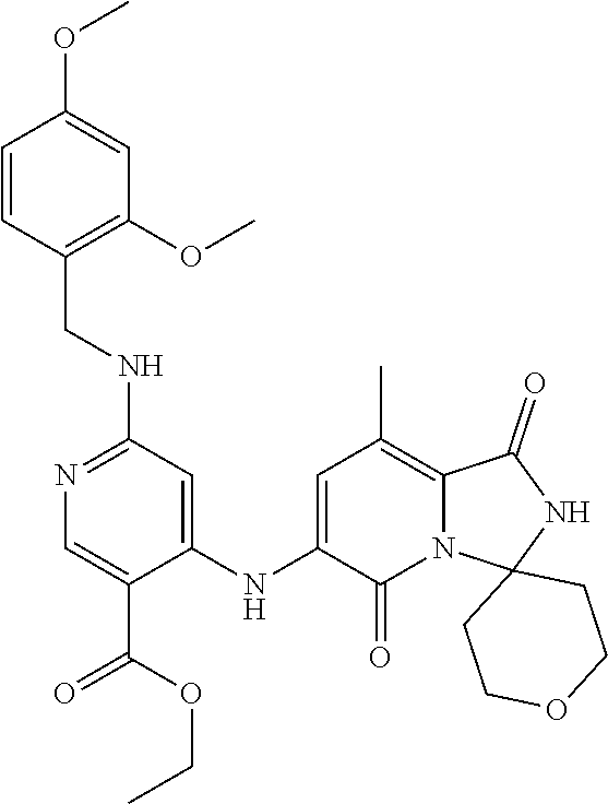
C1=CC(CNC2=NC=C(C(OCC)=O)C(NC3=CC(C)=C4N(C3=O)C3(NC4=O)CCOCC3)=C2)=C(OC)C=C1OC
